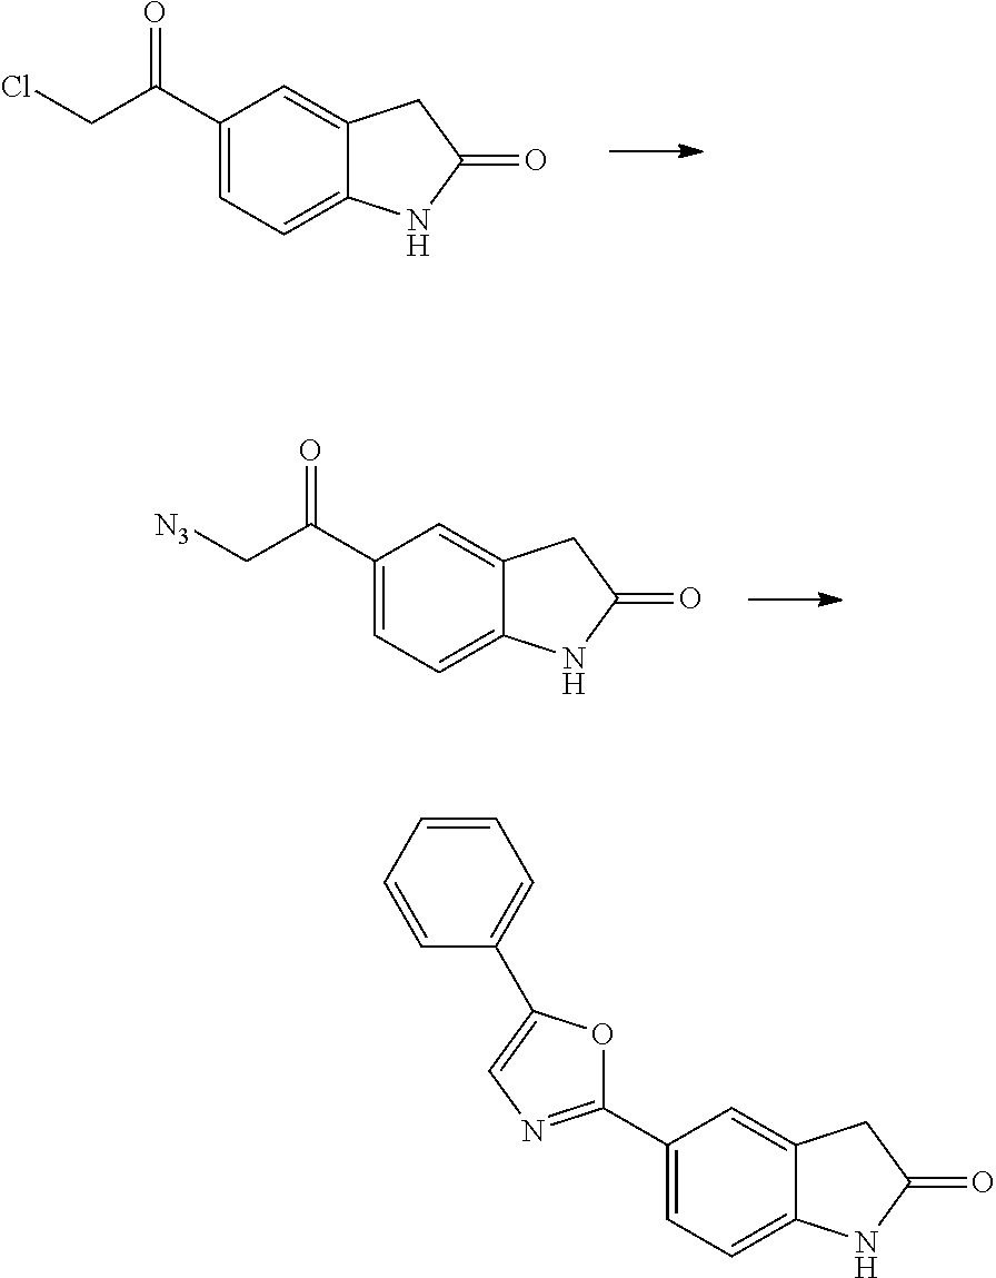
C12=CC(C3=NC=C(C4=CC=CC=C4)O3)=CC=C1NC(=O)C2.C12=CC(C(CCl)=O)=CC=C1NC(=O)C2.C12=CC(C(C[N3])=O)=CC=C1NC(=O)C2
